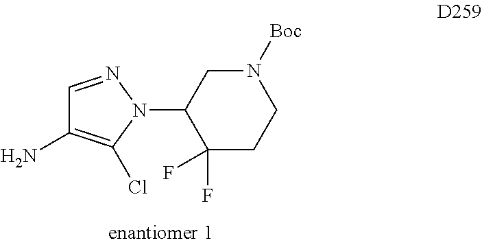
C1=NN(C2C(F)(F)CCN([Boc])C2)C(Cl)=C1N
